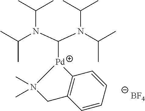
CC(N(C(N(C(C)C)C(C)C)[Pd]1N(C)(C)CC2=C1C=CC=C2)C(C)C)C.[BF4]
